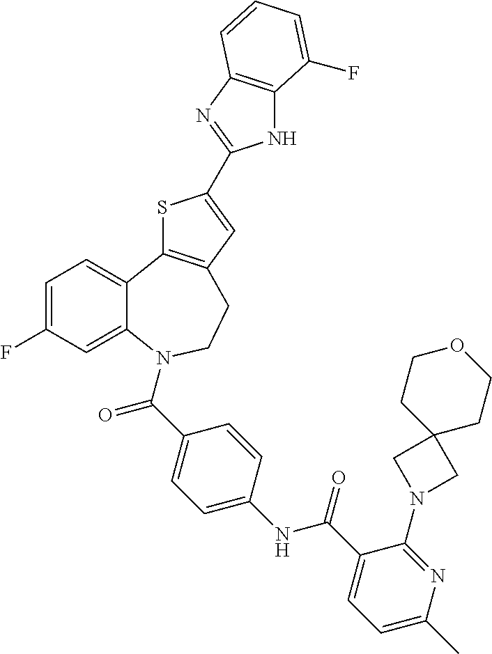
C1=C(F)C=C2C(=C1)C1=C(CCN2C(C2=CC=C(NC(C3=CC=C(C)N=C3N3CC4(C3)CCOCC4)=O)C=C2)=O)C=C(C2=NC3=C(N2)C(F)=CC=C3)S1
